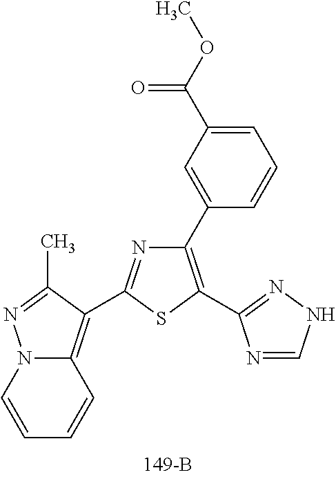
C1(C2=CC(C(OC)=O)=CC=C2)=C(C2=NNC=N2)SC(C2=C3C=CC=CN3N=C2C)=N1
